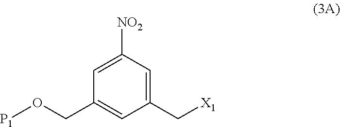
[NO2]C1=CC(CO[P1])=CC(C[X1])=C1
